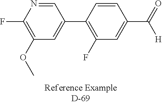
C1=NC(F)=C(OC)C=C1C1=C(F)C=C(C(=O)[H])C=C1
